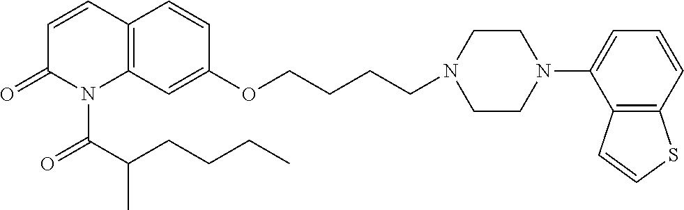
C1=CC2=C(N(C(C(CCCC)C)=O)C1=O)C=C(OCCCCN1CCN(C3=CC=CC4=C3C=CS4)CC1)C=C2
